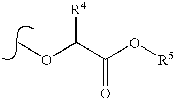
O(C)C(C(O[R5])=O)[R4]
